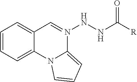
C1=CC=C2C(=C1)C=N(NNC([R])=O)C1=CC=CN21
